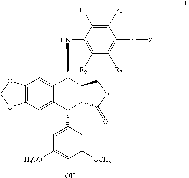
C12=C(C=C3C(=C1)C(NC1=C([R8])C([R7])=C([Y][Z])C([R6])=C1[R5])C1C(C3C3=CC([H3CO])=C(O)C([OCH3])=C3)C(=O)OC1)OCO2
